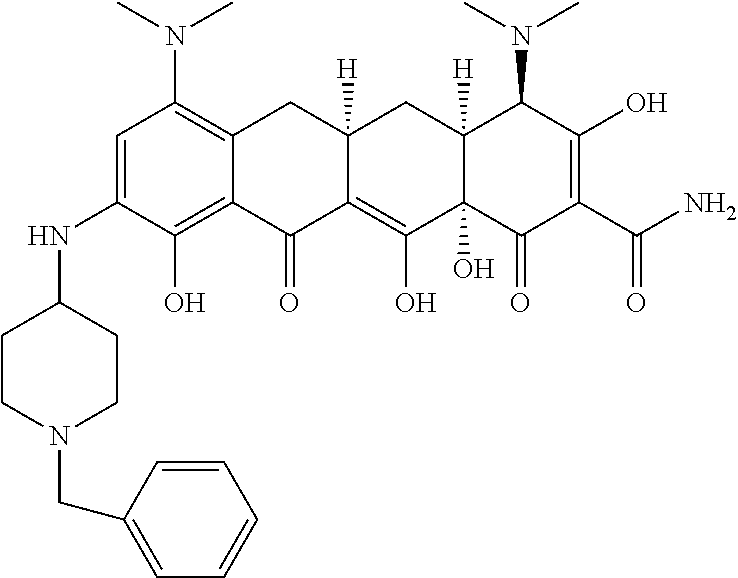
C1=C(NC2CCN(CC3=CC=CC=C3)CC2)C(O)=C2C(=C1N(C)C)CC1([H])C(=C(O)C3(O)C([H])(C1)C(N(C)C)C(O)=C(C(N)=O)C3=O)C2=O
